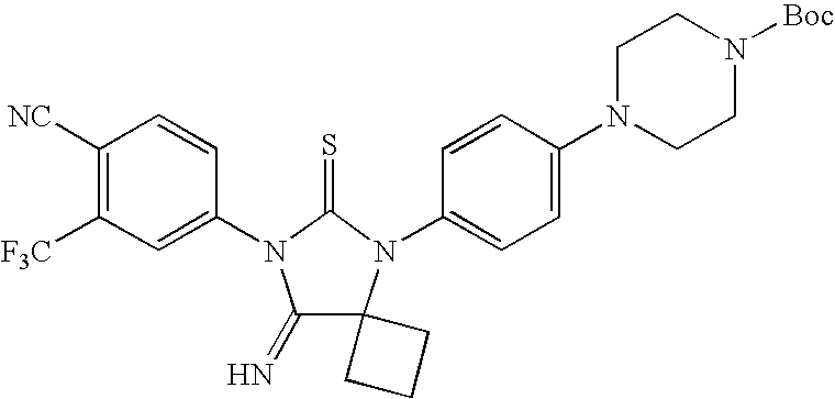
C1([NC])=C([F3C])C=C(N2C(=N)C3(N(C4=CC=C(N5CCN([Boc])CC5)C=C4)C2=S)CCC3)C=C1
